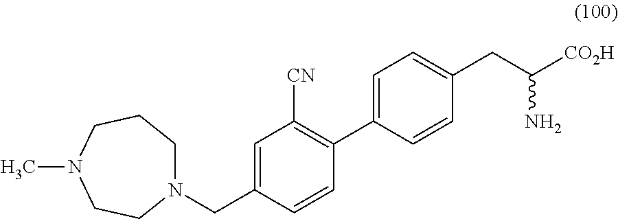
N1(CC2=CC([CN])=C(C3=CC=C(CC([CO2H])N)C=C3)C=C2)CCCN(C)CC1
